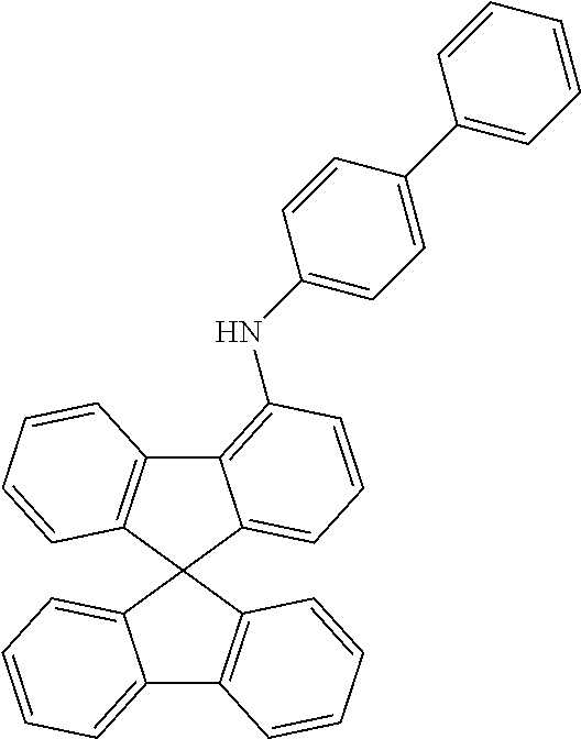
C12=CC=CC=C1C1(C3=C2C=CC=C3)C2=C(C3=C(NC4=CC=C(C5=CC=CC=C5)C=C4)C=CC=C31)C=CC=C2
